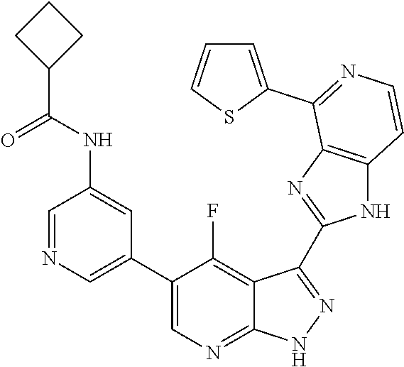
C1=NC=C(C2=CN=C3C(=C2F)C(C2=NC4=C(N2)C=CN=C4C2=CC=CS2)=N[N H]3)C=C1NC(C1CCC1)=O
